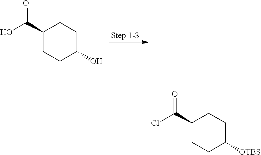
C1(C(O)=O)CCC(O)CC1.C1(C(Cl)=O)CCC([OTBS])CC1
